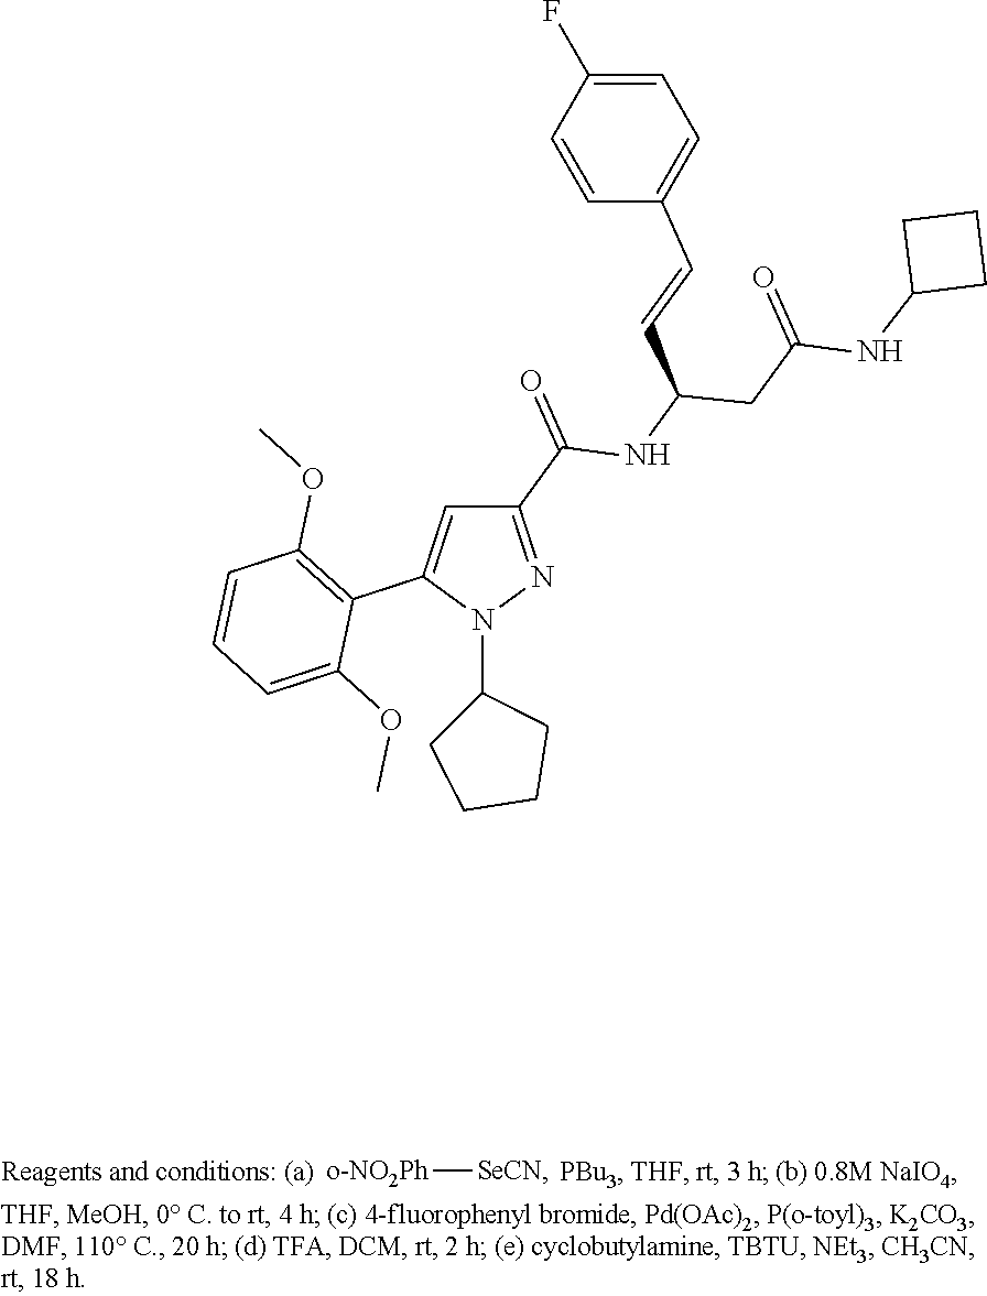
[o-NO2Ph][SeCN].C1(C(NC(CC(NC2CCC2)=O)C=CC2=CC=C(F)C=C2)=O)=NN(C2CCCC2)C(C2=C(OC)C=CC=C2OC)=C1
